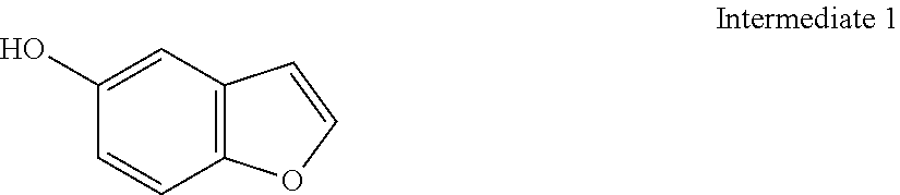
C12=C(OC=C1)C=CC(O)=C2
